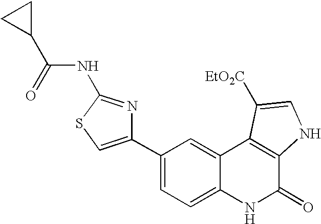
C1(C2=CSC(NC(C3CC3)=O)=N2)=CC=C2C(=C1)C1=C(C(=O)N2)NC=C1[EtO2C]
